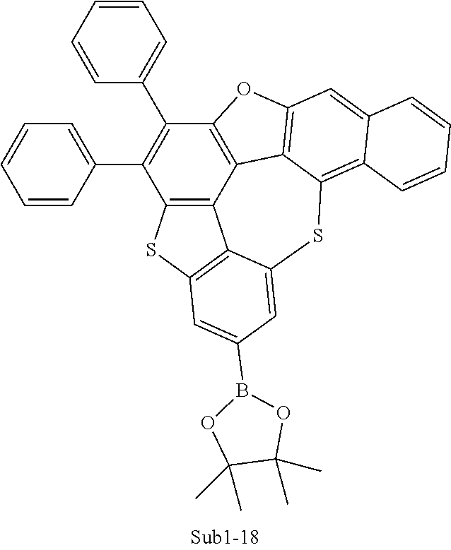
C1=CC(C2=C(C3=CC=CC=C3)C3=C4C5=C2SC2=C5C(=CC(B5OC(C)(C)C(C)(C)O5)=C2)SC2=C5C(=CC(=C42)O3)C=CC=C5)=CC=C1
